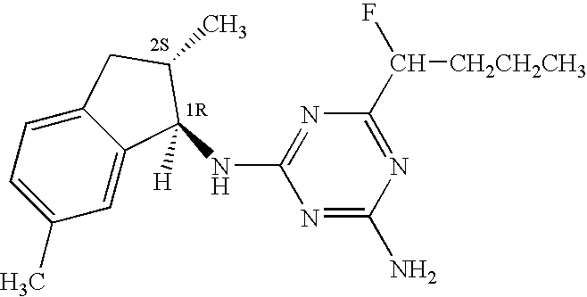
C1(C)=CC=C2C(=C1)C([H])(NC1=NC(C(F)[CH2CH2CH3])=NC(N)=N1)C(C)C2
